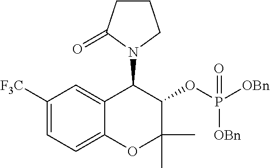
C1CC(=O)N(C2C3=CC([F3C])=CC=C3OC(C)(C)C2OP([OBn])(=O)[OBn])C1
